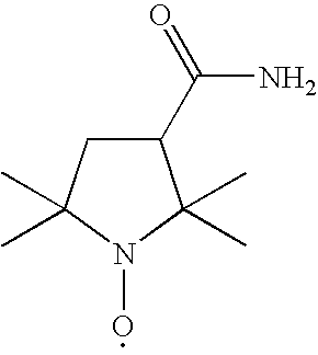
C(N)(=O)C1CC(C)(C)N(O)C1(C)C
